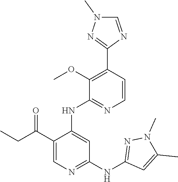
C1(C(CC)=O)=CN=C(NC2=NN(C)C(C)=C2)C=C1NC1=NC=CC(C2=NN(C)C=N2)=C1OC
